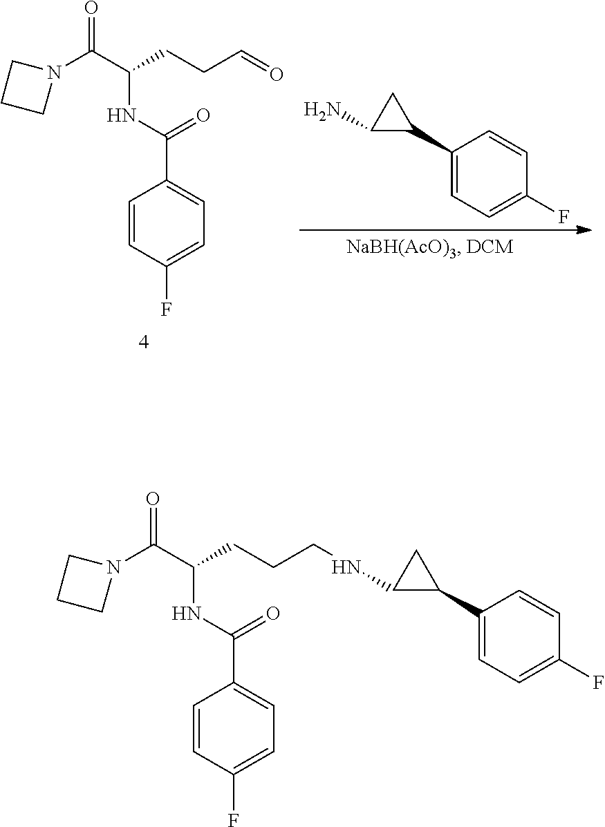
C1=CC(F)=CC=C1C(NC(C(N1CCC1)=O)CCCNC1C(C2=CC=C(F)C=C2)C1)=O.C1=CC(F)=CC=C1C(NC(C(N1CCC1)=O)CCC=O)=O.C1(C2CC2N)=CC=C(F)C=C1
